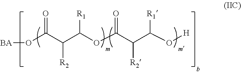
[BA]OC(=O)C([R2])C([R1])OC(=O)C(C(O[H])[R1])[R2]
